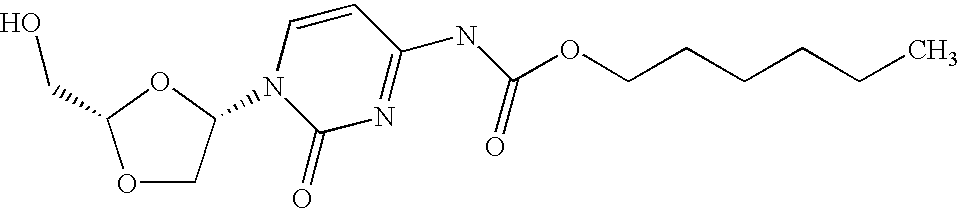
C1=CC(NC(OCCCCCC)=O)=NC(=O)N1C1COC(CO)O1
